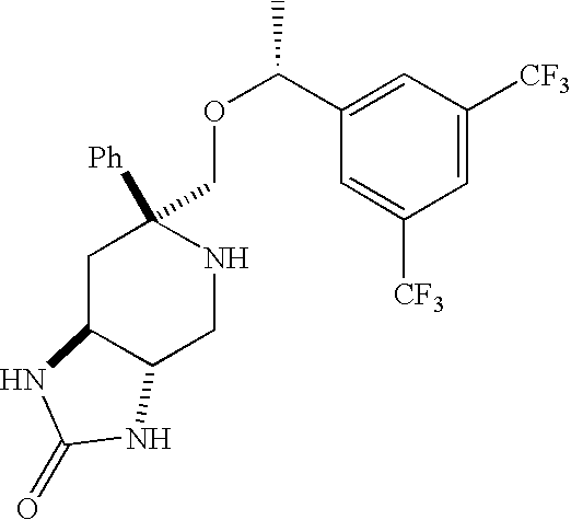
C1=C([CF3])C=C(C(OCC2([Ph])CC3C(CN2)NC(=O)N3)C)C=C1[CF3]
